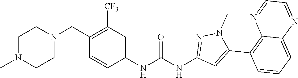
C1N(C)CCN(CC2=C([CF3])C=C(NC(NC3=NN(C)C(C4=C5C(=CC=C4)N=CC=N5)=C3)=O)C=C2)C1
